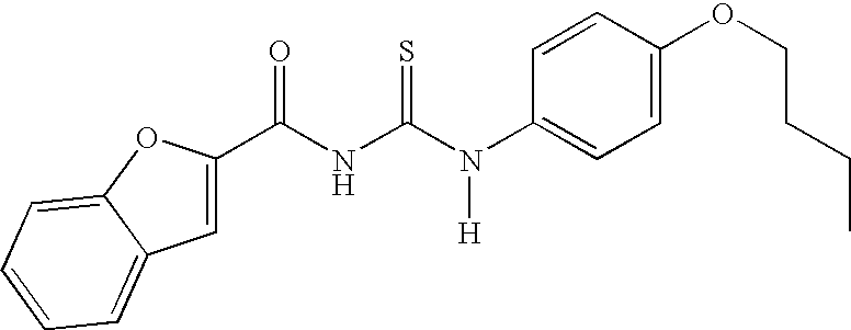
C(NC(N(C1=CC=C(OCCCC)C=C1)[H])=S)(=O)C1=CC2=CC=CC=C2O1
